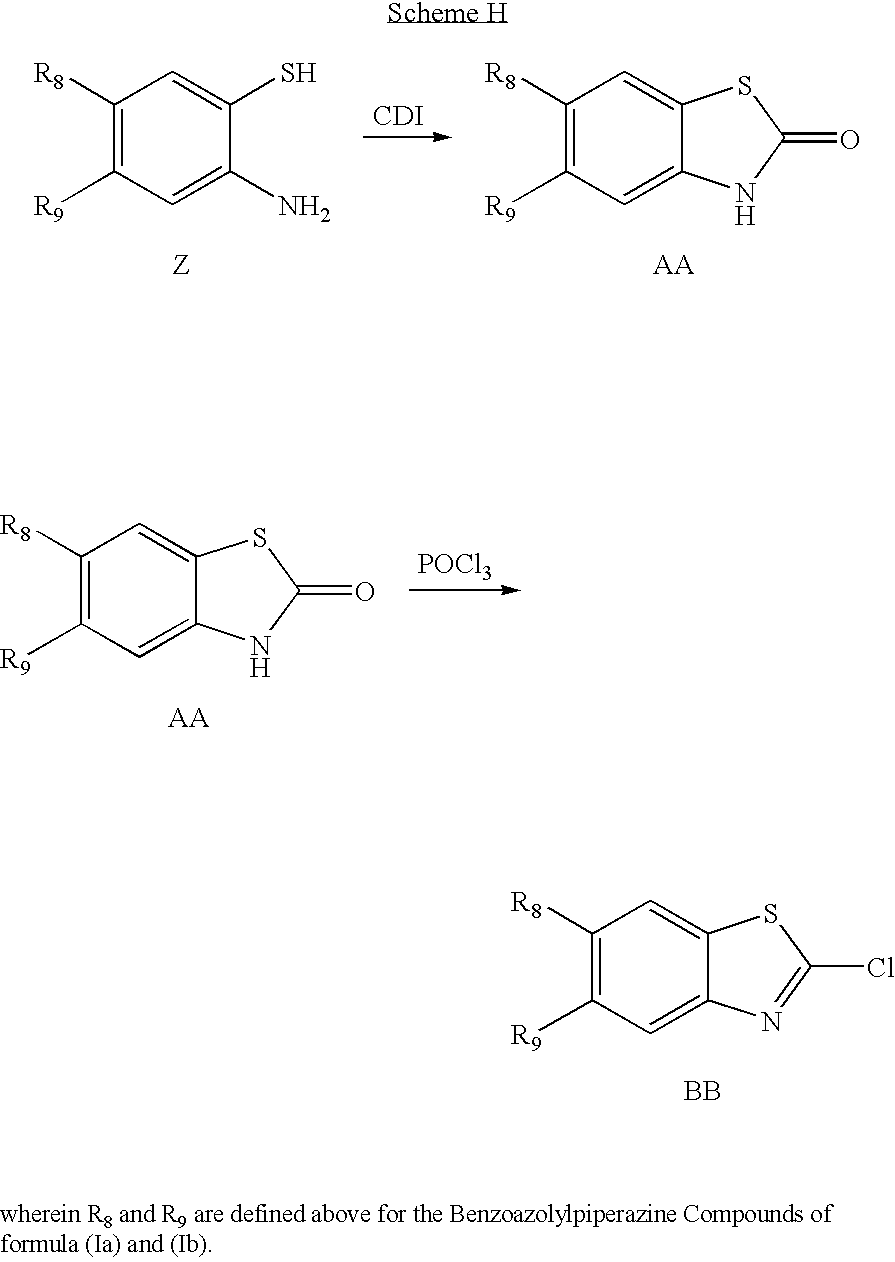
C1([R8])=C([R9])C=C2C(=C1)SC(Cl)=N2.[BB].C1([R8])=C([R9])C=C(N)C(S)=C1.[CDI].C1([R8])=C([R9])C=C2C(=C1)SC(=O)N2.C1([R8])=C([R9])C=C2C(=C1)SC(=O)N2.[POCl3]
